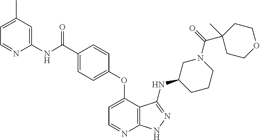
C1=C(C)C=C(NC(C2=CC=C(OC3=CC=NC4=C3C(NC3CN(C(=O)C5(C)CCOCC5)CCC3)=NN4)C=C2)=O)N=C1
